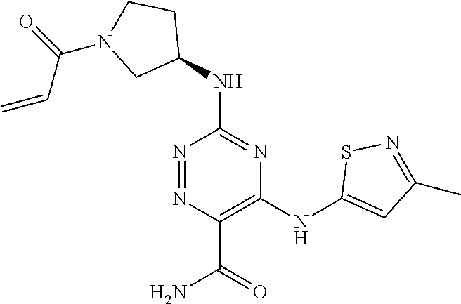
C1(NC2CCN(C(=O)C=C)C2)=NC(NC2=CC(C)=NS2)=C(C(=O)N)N=N1
